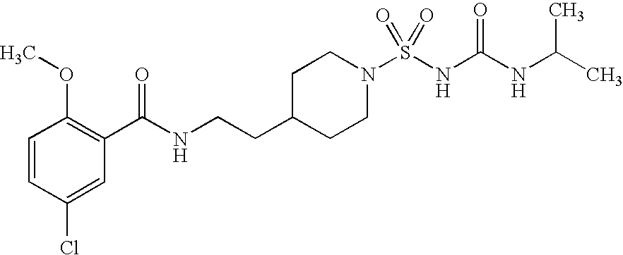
C1=CC(Cl)=CC(C(NCCC2CCN(S(NC(NC(C)C)=O)(=O)=O)CC2)=O)=C1OC
